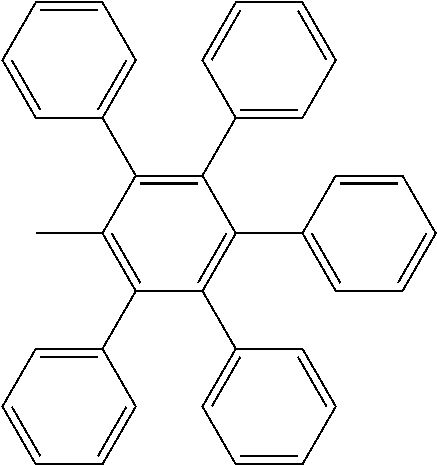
C1=CC=C(C2=C(C3=CC=CC=C3)C(C3=CC=CC=C3)=C(C3=CC=CC=C3)C(C3=CC=CC=C3)=C2C)C=C1
